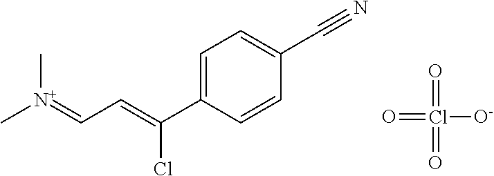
C1=C(C(=CC=[N+](C)C)Cl)C=CC(C#N)=C1.O=Cl([O-])(=O)=O
